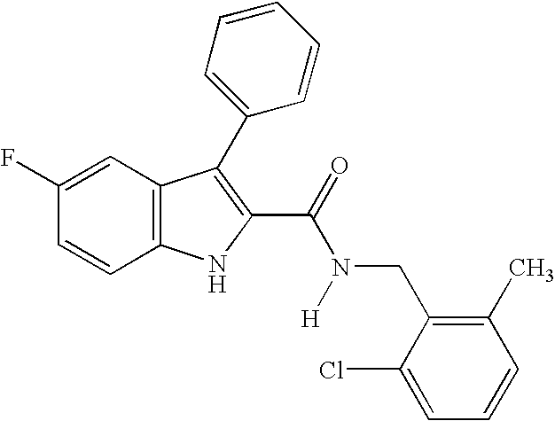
C1=C(F)C=CC2=C1C(C1=CC=CC=C1)=C(C(N(CC1=C(C)C=CC=C1Cl)[H])=O)N2
